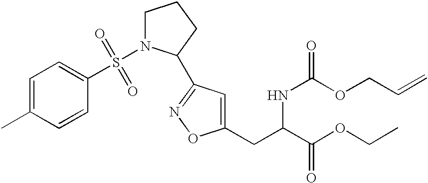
C1=C(C)C=CC(S(=O)(=O)N2CCCC2C2=NOC(CC(C(OCC)=O)NC(OCC=C)=O)=C2)=C1
